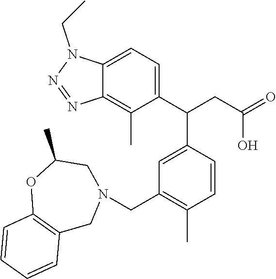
C1=C(C(CC(O)=O)C2=CC=C3C(=C2C)N=NN3CC)C=CC(C)=C1CN1CC2=C(OC(C)C1)C=CC=C2
